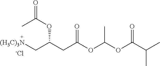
[(H3C)3N]CC(CC(OC(OC(C(C)C)=O)C)=O)OC(=O)C.[-Cl]
